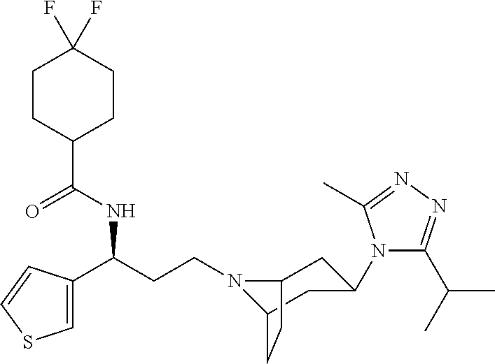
N1(CCC(C2=CSC=C2)NC(C2CCC(F)(F)CC2)=O)C2CC(N3C(C(C)C)=NN=C3C)CC1CC2
